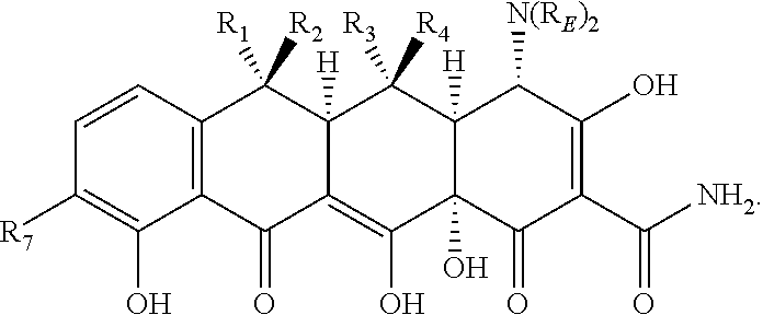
C1=CC2=C(C(O)=C1[R7])C(=O)C1=C(O)C3(O)C([H])(C([R3])([R4])C1([H])C2([R1])[R2])C([N(RE)2])C(O)=C(C([NH2])=O)C3=O
